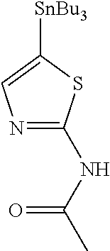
N1=C(NC(C)=O)SC([SnBu3])=C1
